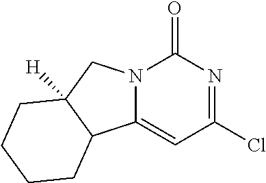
N1=C(Cl)C=C2N(C1=O)CC1([H])C2CCCC1
